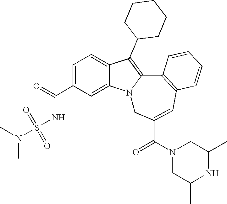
C1=C(C(=O)NS(N(C)C)(=O)=O)C=C2C(=C1)C(C1CCCCC1)=C1N2CC(C(N2CC(C)NC(C)C2)=O)=CC2=C1C=CC=C2
